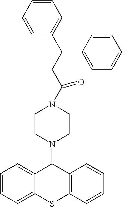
C1=CC=C2C(=C1)C(N1CCN(C(CC(C3=CC=CC=C3)C3=CC=CC=C3)=O)CC1)C1=C(S2)C=CC=C1
